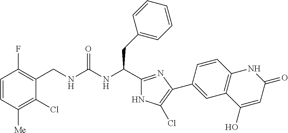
C(NC(CC1=CC=CC=C1)C1=NC(C2=CC3=C(C=C2)NC(=O)C=C3O)=C(Cl)N1)(=O)NCC1=C(F)C=CC([Me])=C1Cl
